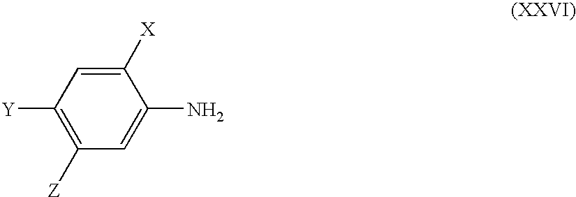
C1(N)=CC([Z])=C([Y])C=C1[X]
